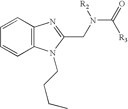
C1=CC2=C(C=C1)N(CCCC)C(CN(C(=O)[R3])[R2])=N2
